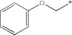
C1=C(OC*)C=CC=C1
